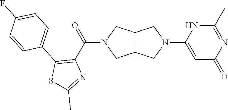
C12C(CN(C(C3=C(C4=CC=C(F)C=C4)SC(C)=N3)=O)C1)CN(C1=CC(=O)N=C(C)N1)C2
